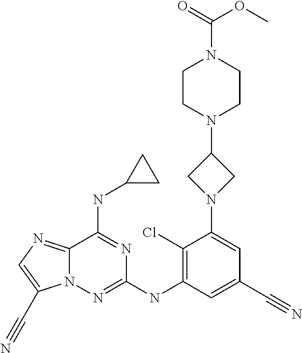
C12=NC=C(C#N)N1N=C(NC1=C(Cl)C(N3CC(N4CCN(C(=O)OC)CC4)C3)=CC(C#N)=C1)N=C2NC1CC1
